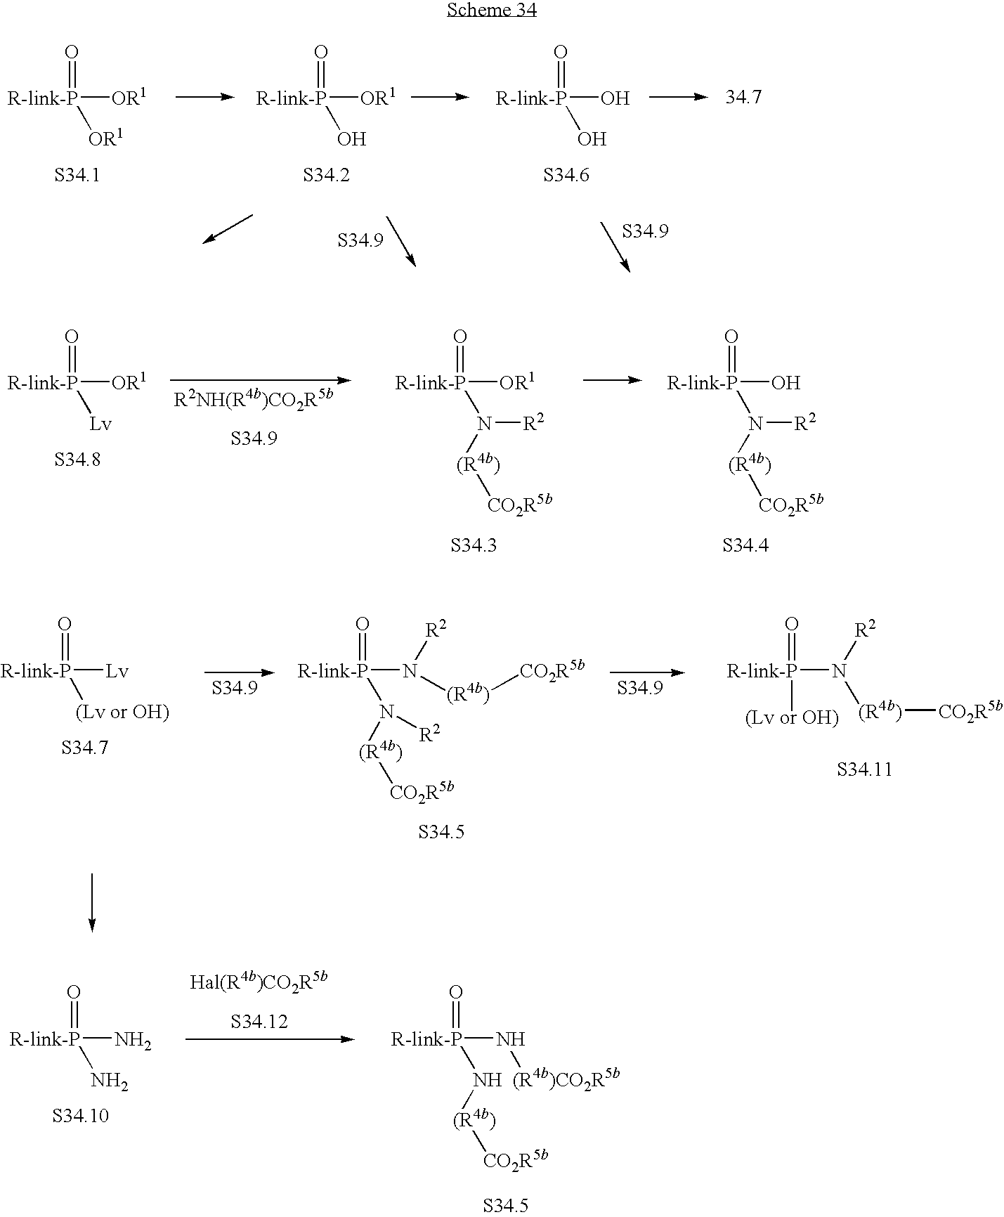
[R-link-P]([OR1])(=O)[OR1].[R-link-P]([OR1])(=O)O.[R-link-P](O)(=O)O.[R-link-P]([OR1])(=O)[Lv].[R-link-P]([OR1])(=O)N([(R4b)][CO2R5b])[R2].[R-link-P](O)(=O)N([(R4b)][CO2R5b])[R2].[R-link-P](N)(=O)N.[R-link-P](N[(R4b)CO2R5b])(=O)N[(R4b)][CO2R5b].[R-link-P]([Lv])(=O)[(Lv or OH)].[R-link-P](N([R2])[(R4b)][CO2R5b])(=O)[(Lv or OH)].[R-link-P](N([R2])[(R4b)][CO2R5b])(=O)N([R2])[(R4b)][CO2R5b]
